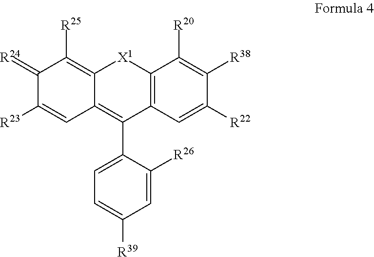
C1(=[R24])C([R23])=CC2=C(C3=CC=C([R39])C=C3[R26])C3=C([X1]C2=C1[R25])C([R20])=C([R38])C([R22])=C3
